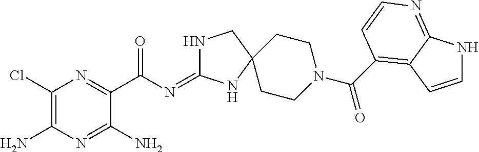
C1(Cl)=C(N)N=C(N)C(C(N=C2NCC3(N2)CCN(C(=O)C2=C4C(=NC=C2)NC=C4)CC3)=O)=N1
